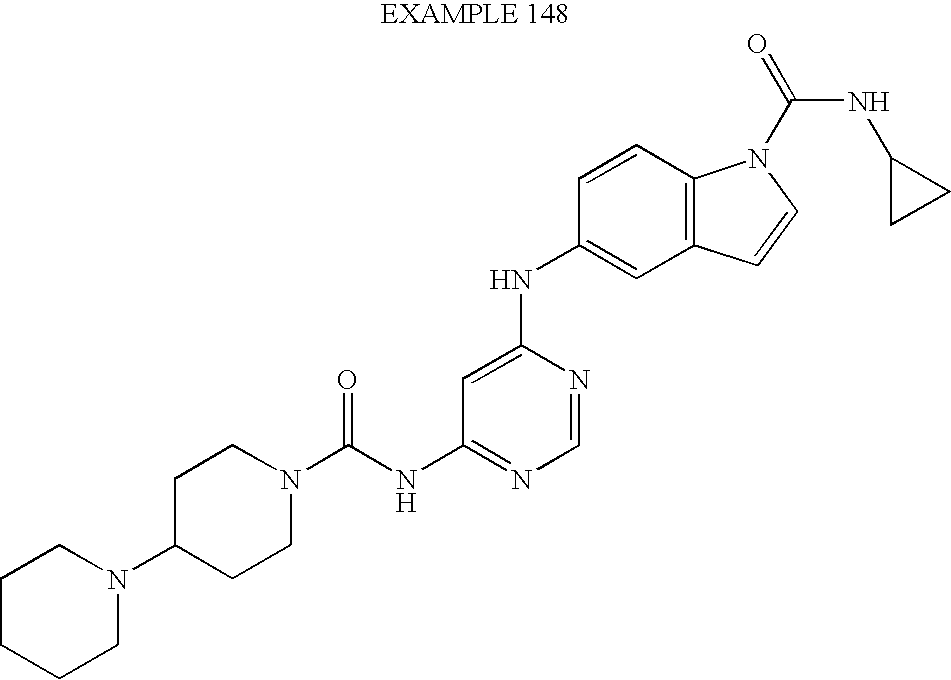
N1(C(NC2=NC=NC(NC3=CC4=C(C=C3)N(C(=O)NC3CC3)C=C4)=C2)=O)CCC(N2CCCCC2)CC1
